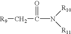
[R9]CC(=O)N([R10])[R11]
